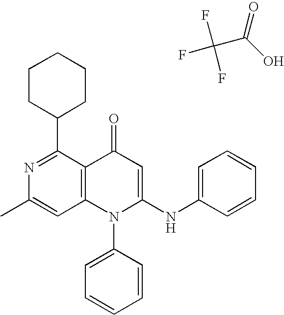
FC(C(O)=O)(F)F.C1=C(C)N=C(C2CCCCC2)C2=C1N(C1=CC=CC=C1)C(NC1=CC=CC=C1)=CC2=O
